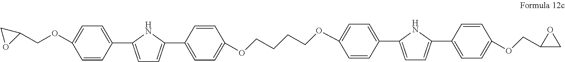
O(C1=CC=C(C2=CC=C(C3=CC=C(OCCCCOC4=CC=C(C5=CC=C(C6=CC=C(OCC7CO7)C=C6)N5)C=C4)C=C3)N2)C=C1)CC1CO1
